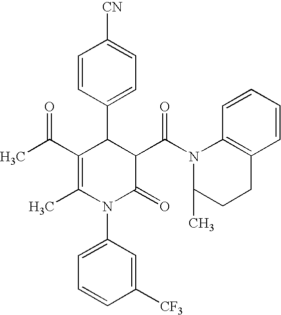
C1=CC(C2C(C(C)=O)=C(C)N(C3=CC=CC([CF3])=C3)C(=O)C2C(N2C(C)CCC3=C2C=CC=C3)=O)=CC=C1[CN]
